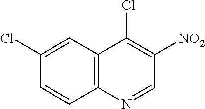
C12=C(C=C(Cl)C=C1)C(Cl)=C([NO2])C=N2
